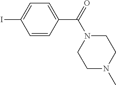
C1=CC(C(=O)N2CCN(C)CC2)=CC=C1I
